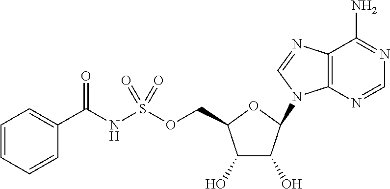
C12=C(N=CN=C1N)N(C1C(O)C(O)C(COS(NC(C3=CC=CC=C3)=O)(=O)=O)O1)C=N2
